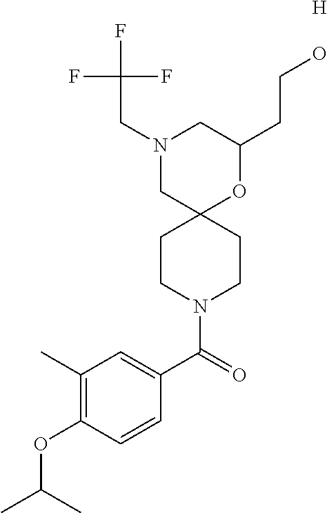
N1(CC(F)(F)F)CC2(OC(CCO)C1)CCN(C(C1=CC(C)=C(OC(C)C)C=C1)=O)CC2.[H]
